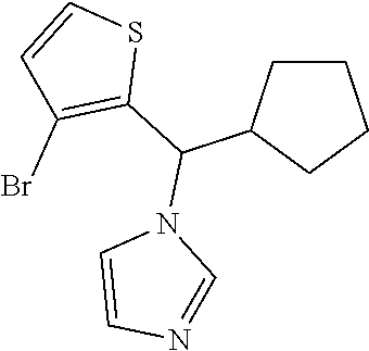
C1CC(C(C2=C(Br)C=CS2)N2C=CN=C2)CC1
